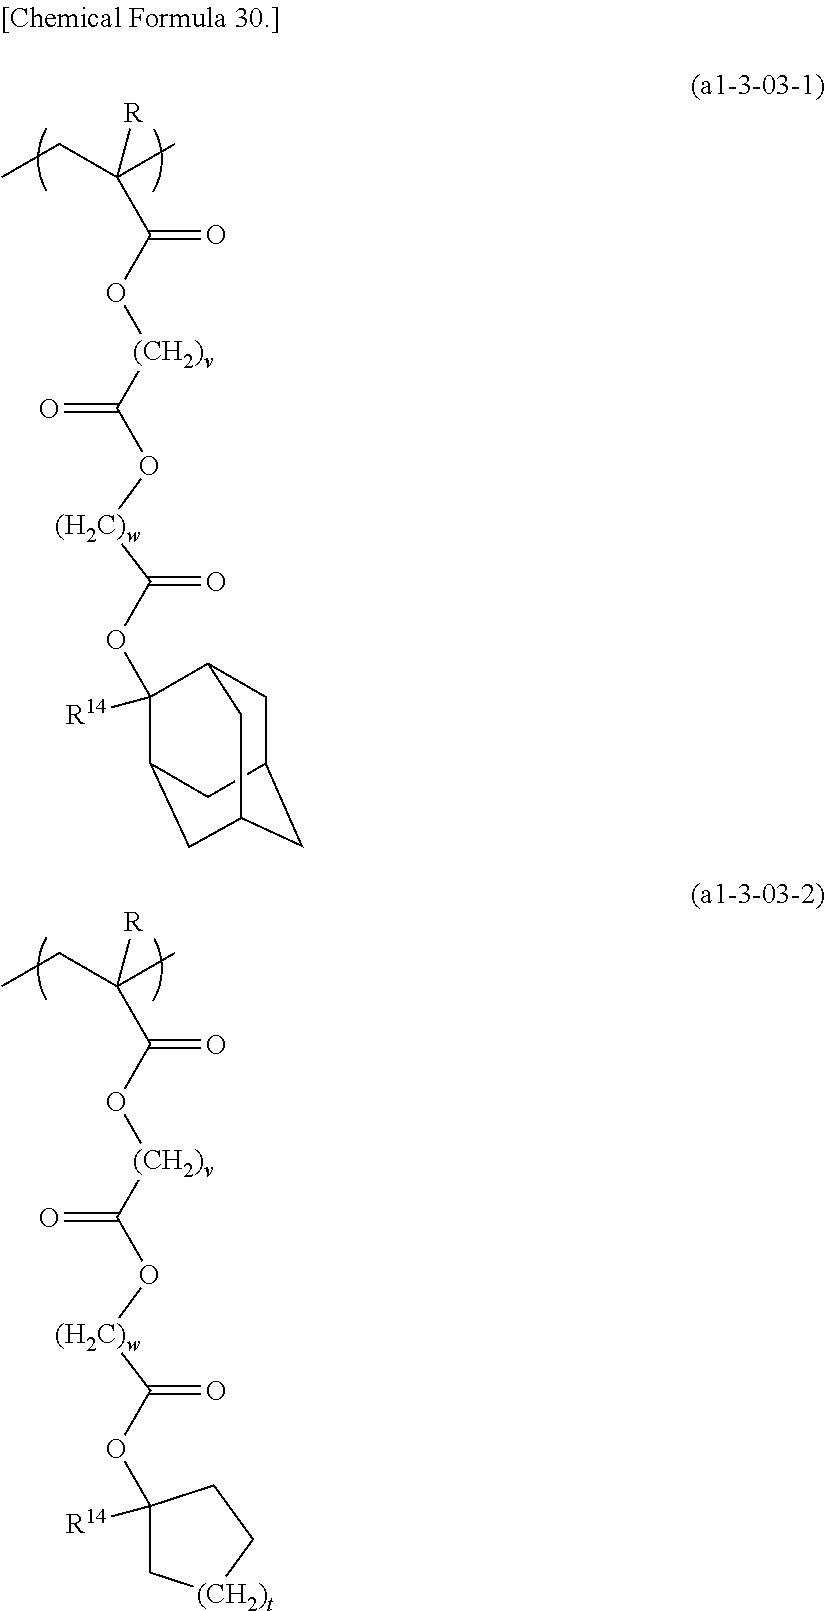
CCC(C)([R])C(O[(CH2)v]C(=O)O[(H2C)w]C(=O)OC1([R14])C2CC3CC(CC1C3)C2)=O.CCC(C)([R])C(O[(CH2)v]C(=O)O[(H2C)w]C(=O)OC1([R14])C[(CH2)t]CC1)=O
